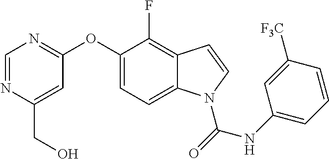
C(C1=CC(OC2=CC=C3C(=C2F)C=CN3C(=O)NC2=CC=CC([F3C])=C2)=NC=N1)O
